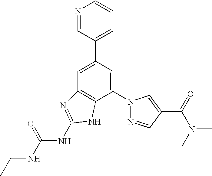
C1=C(C2=CC=CN=C2)C=C(N2N=CC(C(=O)N(C)C)=C2)C2=C1N=C(NC(NCC)=O)N2
